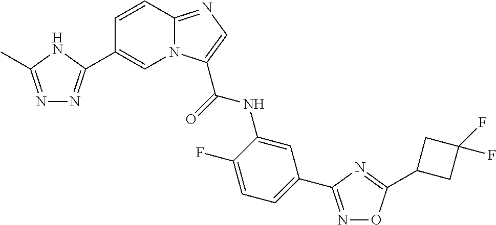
C1=C(F)C(NC(=O)C2=CN=C3N2C=C(C2=NN=C(C)N2)C=C3)=CC(C2=NOC(C3CC(F)(F)C3)=N2)=C1
